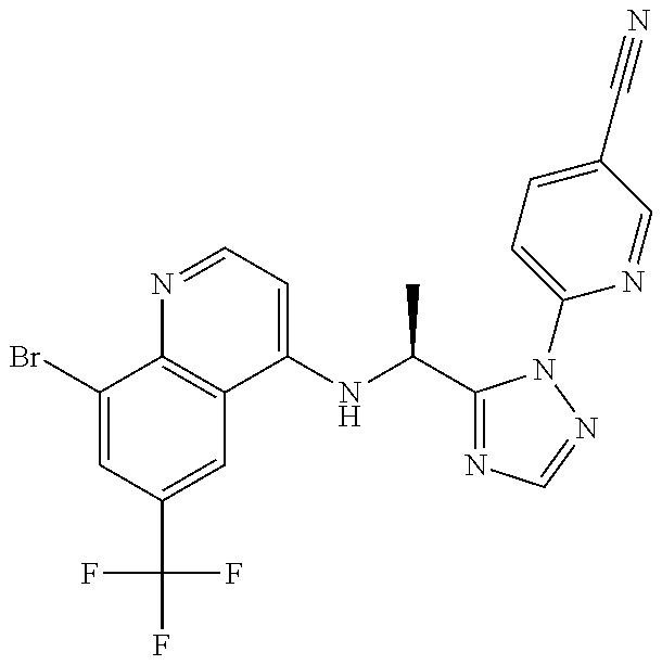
C1(Br)=CC(C(F)(F)F)=CC2=C1N=CC=C2NC(C)C1=NC=NN1C1=CC=C(C#N)C=N1
